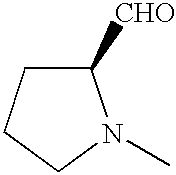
C1([CHO])CCCN1C
